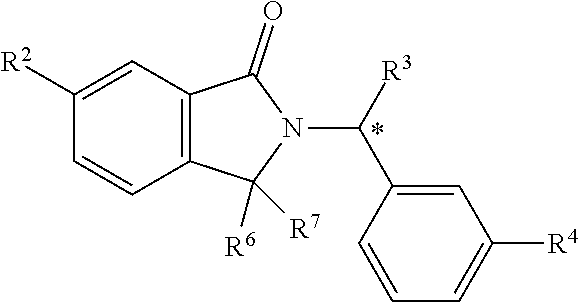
C12=C(C=C([R2])C=C1)C(=O)N(C([R3])C1=CC([R4])=CC=C1)C2([R6])[R7]
